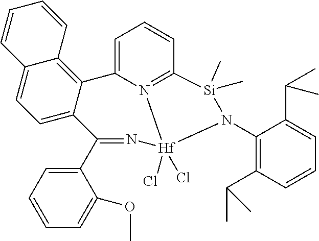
C1(N2[Si](C)(C)C3=N4C(=CC=C3)C3=C5C(=CC=C3C(C3=CC=CC=C3OC)=N[Hf]24(Cl)Cl)C=CC=C5)=C(C(C)C)C=CC=C1C(C)C
